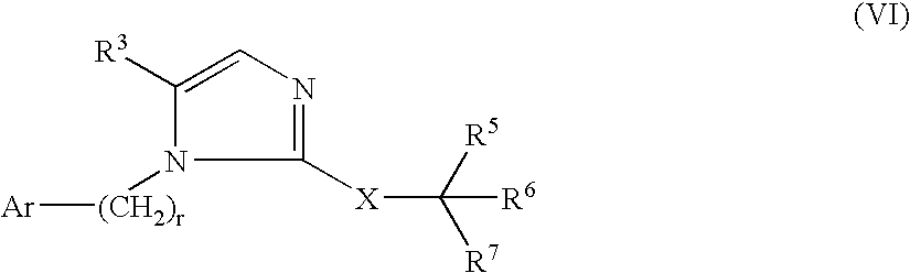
C1([X]C([R7])([R5])[R6])=NC=C([R3])N1[(CH2)r][Ar]
